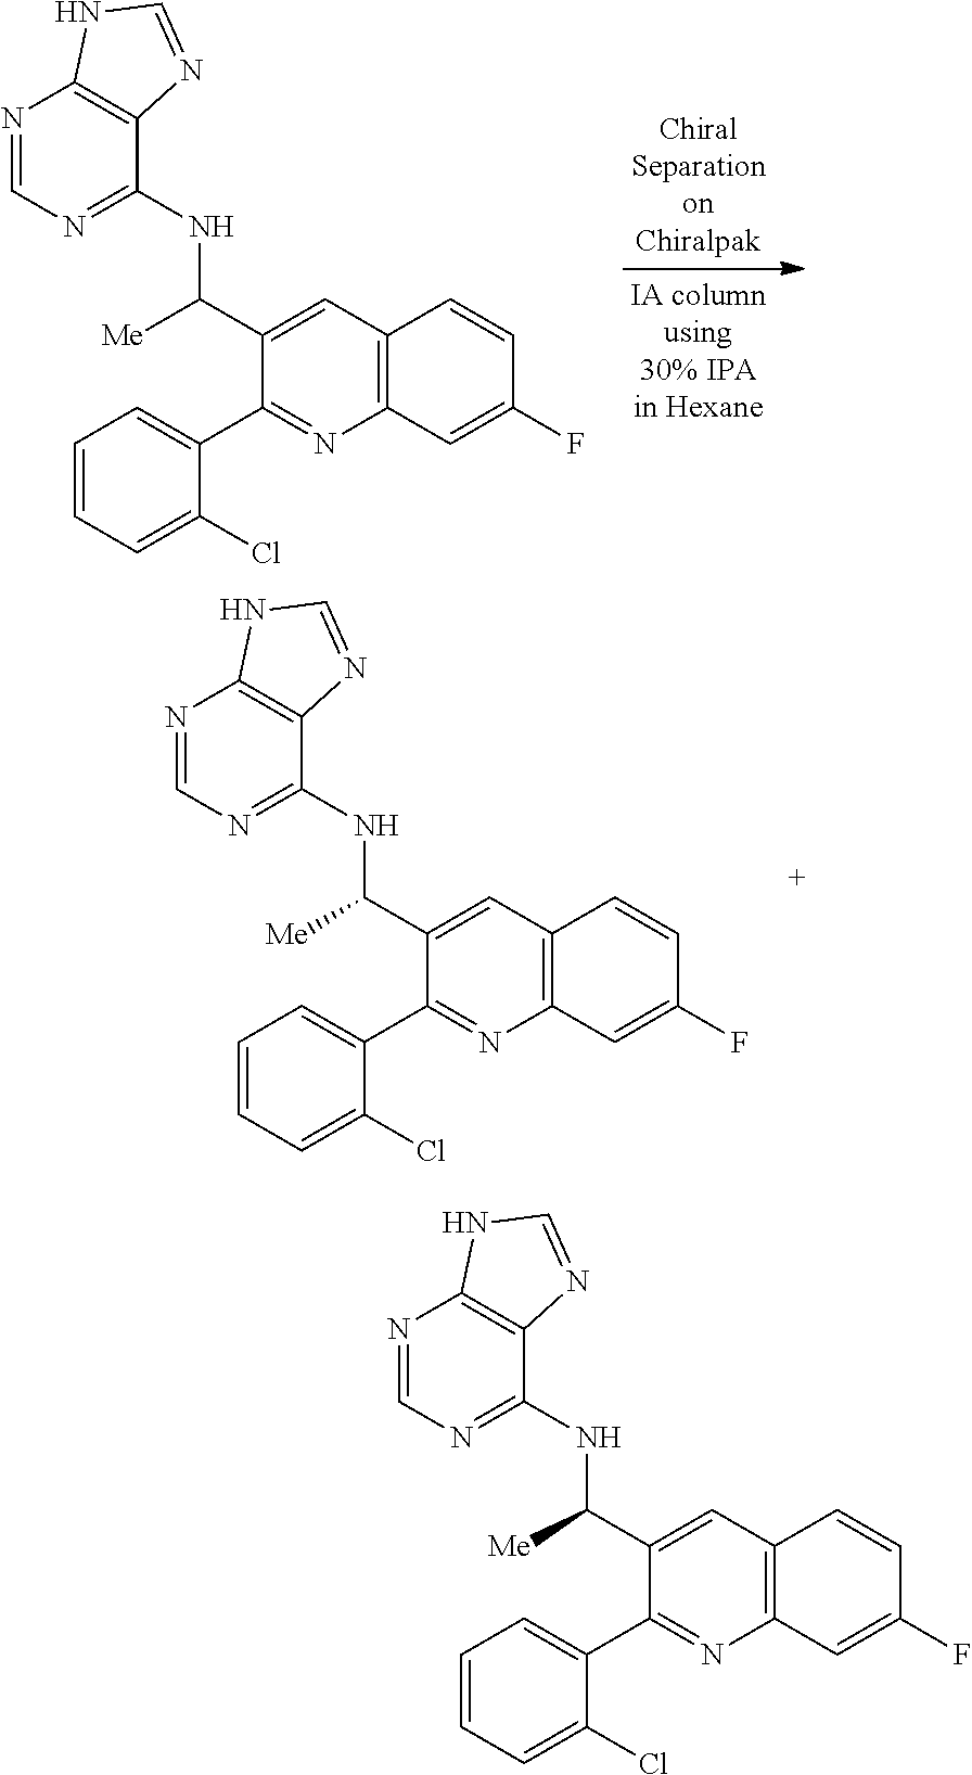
C12=C(C=C(F)C=C1)N=C(C1=CC=CC=C1Cl)C(C(NC1=NC=NC3=C1N=CN3)[Me])=C2.C12=C(C=C(F)C=C1)N=C(C1=CC=CC=C1Cl)C(C(NC1=NC=NC3=C1N=CN3)[Me])=C2.C12=C(C=C(F)C=C1)N=C(C1=CC=CC=C1Cl)C(C(NC1=NC=NC3=C1N=CN3)[Me])=C2
